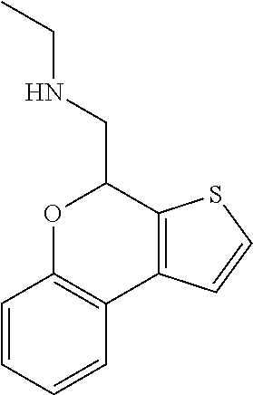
C12=C(SC=C1)C(CNCC)OC1=C2C=CC=C1
